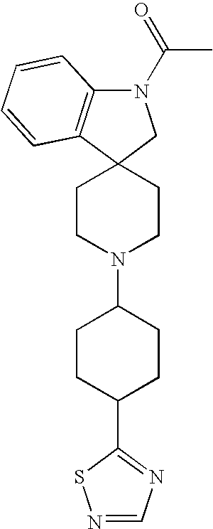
C1CN(C2CCC(C3=NC=NS3)CC2)CCC12CN(C(=O)C)C1=C2C=CC=C1
